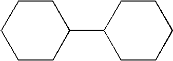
C1CC(C2CCCCC2)CCC1
